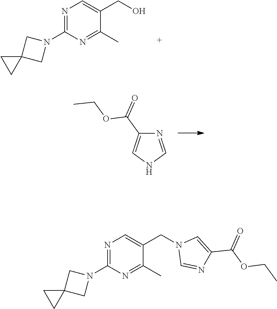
N1=C(N2CC3(C2)CC3)N=C(C)C(CO)=C1.N1=CNC=C1C(=O)OCC.N1=C(N2CC3(C2)CC3)N=C(C)C(CN2C=NC(C(OCC)=O)=C2)=C1
